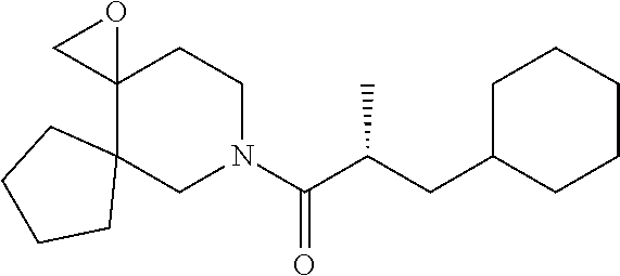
C1CCCC12C1(CO1)CCN(C(=O)C(CC1CCCCC1)C)C2
